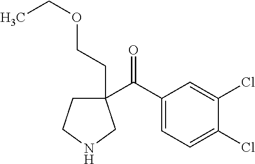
C1(C(C2=CC=C(Cl)C(Cl)=C2)=O)(CCOCC)CCNC1
